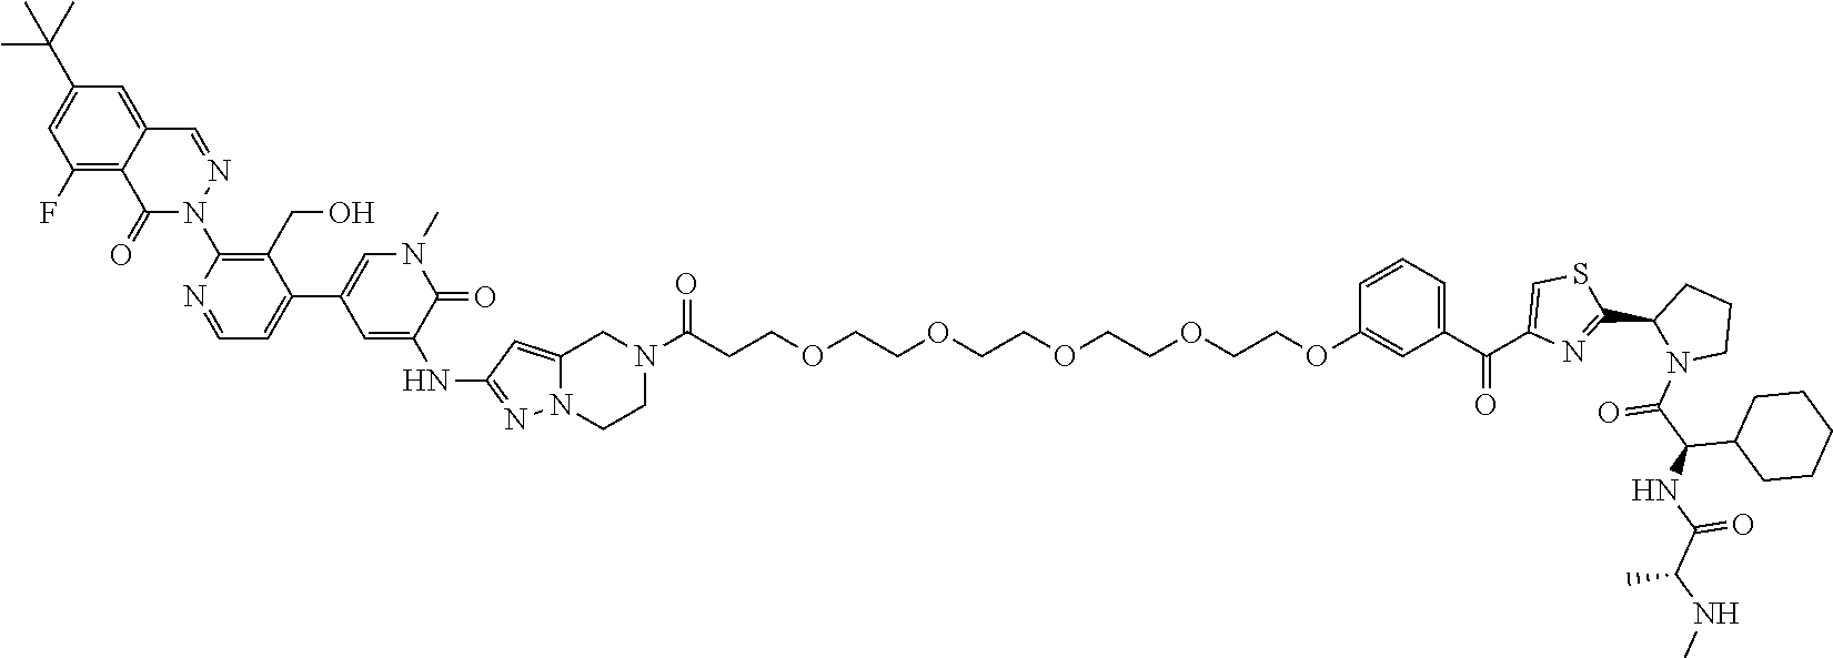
C1CN2N=C(NC3=CC(C4=CC=NC(N5N=CC6=CC(C(C)(C)C)=CC(F)=C6C5=O)=C4CO)=CN(C)C3=O)C=C2CN1C(CCOCCOCCOCCOCCOC1=CC(C(C2=CSC(C3CCCN3C(C(NC(C(NC)C)=O)C3CCCCC3)=O)=N2)=O)=CC=C1)=O
